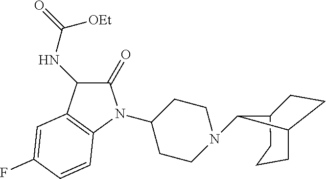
C12CCCC(CC1)C2N1CCC(N2C(=O)C(NC(=O)[OEt])C3=C2C=CC(F)=C3)CC1
